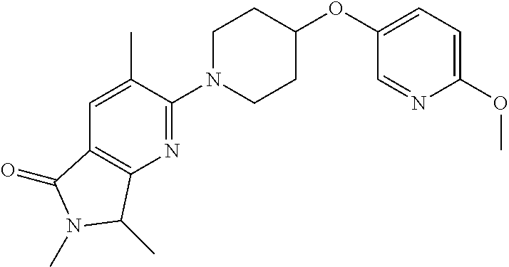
C1N(C2=NC3=C(C=C2C)C(=O)N(C)C3C)CCC(OC2=CC=C(OC)N=C2)C1
